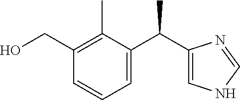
C1=C(C(C2=CNC=N2)C)C(C)=C(CO)C=C1
